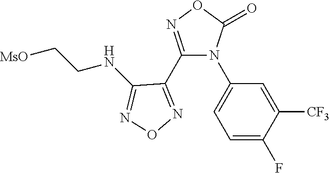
C1=C(F)C([CF3])=CC(N2C(C3=NON=C3NCC[MsO])=NOC2=O)=C1
